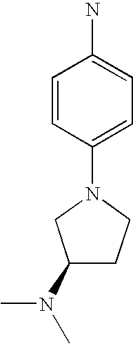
C1=CC(N2CC(N(C)C)CC2)=CC=C1N
